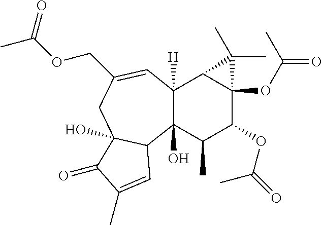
C12(O)C([H])(C=C(COC(C)=O)CC3(O)C1C=C(C)C3=O)C1C(OC(=O)C)(C(OC(=O)C)C2C)C1(C)C
